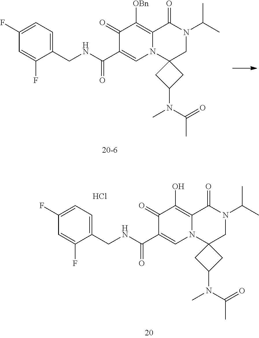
C1(CNC(C2=CN3C(=C([OBn])C2=O)C(=O)N(C(C)C)CC32CC(N(C)C(=O)C)C2)=O)=CC=C(F)C=C1F.C1(CNC(C2=CN3C(=C(O)C2=O)C(=O)N(C(C)C)CC32CC(N(C)C(=O)C)C2)=O)=CC=C(F)C=C1F.Cl
